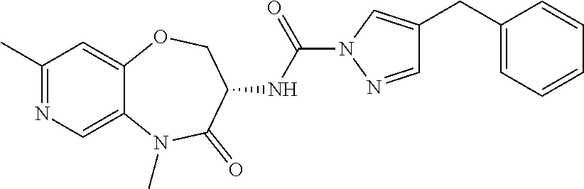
C1(C)=NC=C2C(=C1)OCC(NC(=O)N1N=CC(CC3=CC=CC=C3)=C1)C(=O)N2C
